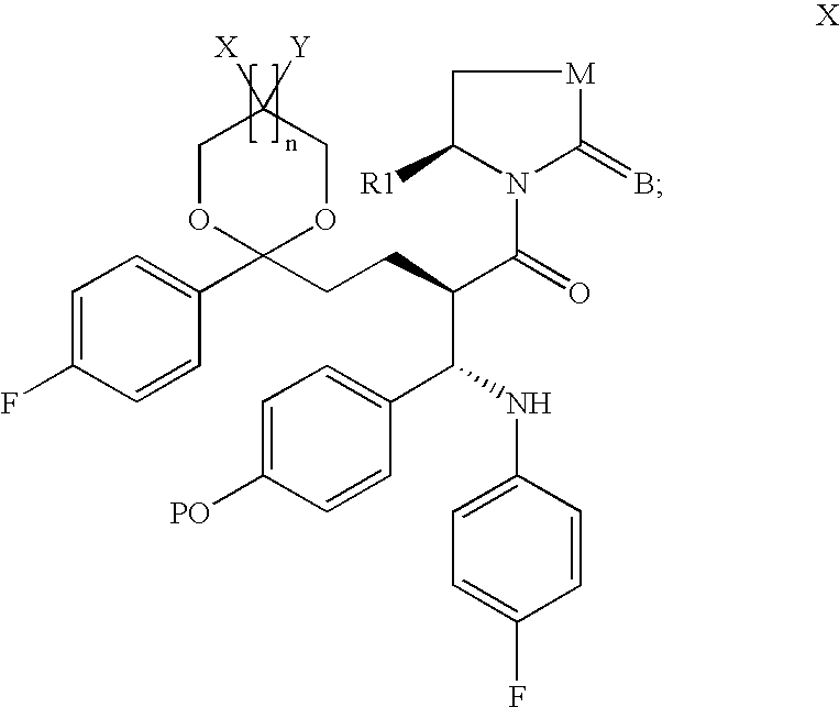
C1=C(F)C=CC(C2(CCC(C(=O)N3C(=B)[M]CC3[R1])C(C3=CC=C([PO])C=C3)NC3=CC=C(F)C=C3)OCC([X])([Y])CO2)=C1
